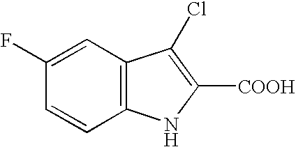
C12=C(C=C(F)C=C1)C(Cl)=C([COOH])N2
